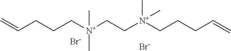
C=CCCC[N+](CC[N+](CCCC=C)(C)C)(C)C.[Br-].[Br-]
